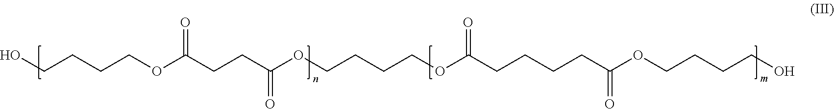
OCCCCOC(CCC(OCCCCOC(CCCCC(OCCCCO)=O)=O)=O)=O
